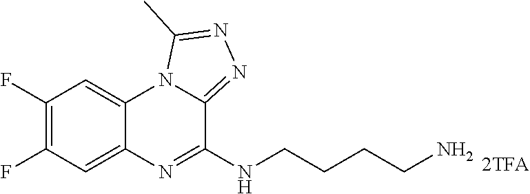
C1(F)=C(F)C=C2C(=C1)N1C(=NN=C1C)C(NCCCCN)=N2
